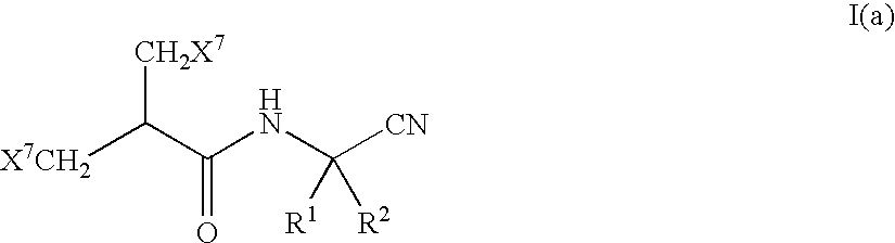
[X7CH2]C(C(NC([CN])([R1])[R2])=O)[CH2X7]
